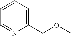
C1(COC)=CC=CC=N1
